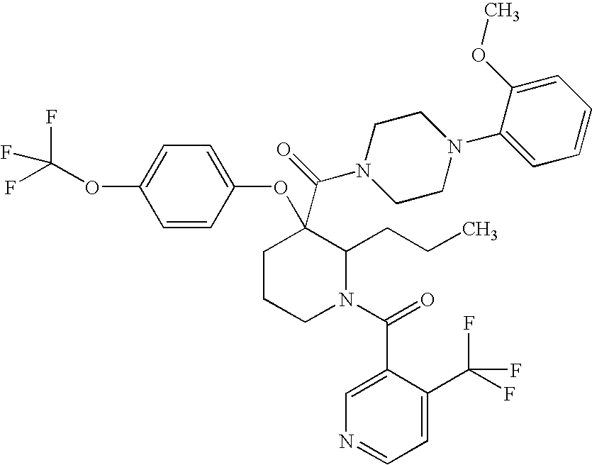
C1CCN(C(=O)C2=CN=CC=C2C(F)(F)F)C(CCC)C1(OC1=CC=C(OC(F)(F)F)C=C1)C(N1CCN(C2=CC=CC=C2OC)CC1)=O
